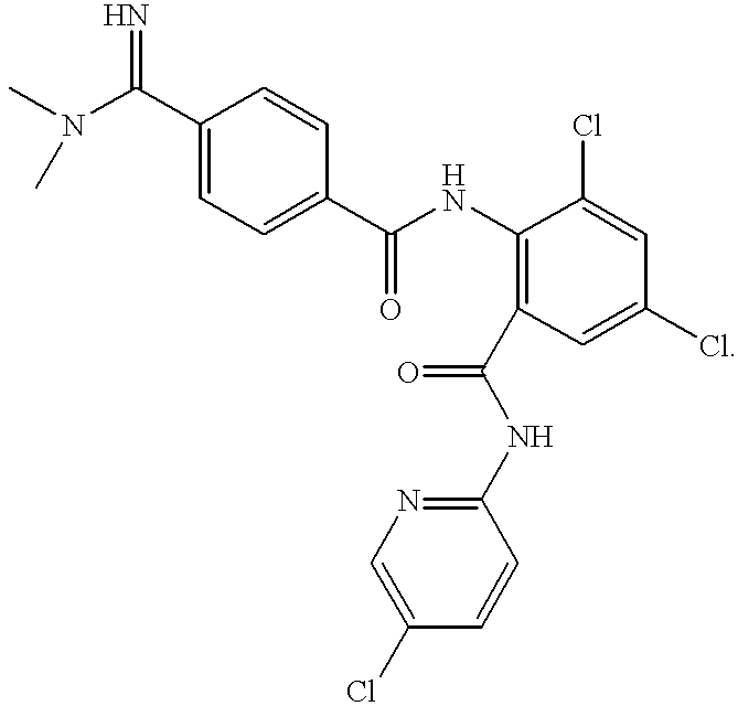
C1(C(N(C)C)=N)=CC=C(C(NC2=C(C(NC3=NC=C(Cl)C=C3)=O)C=C(Cl)C=C2Cl)=O)C=C1
